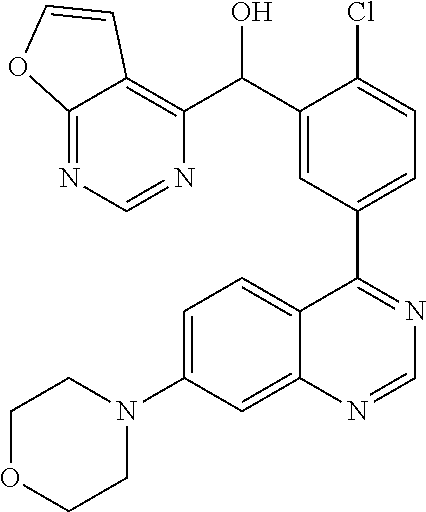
C1=C(N2CCOCC2)C=C2C(=C1)C(C1=CC=C(Cl)C(C(C3=C4C(=NC=N3)OC=C4)O)=C1)=NC=N2
